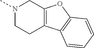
N1(C)CCC2=C(C1)OC1=C2C=CC=C1
